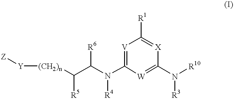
[Z][Y][(CH2)n]C(C(N(C1=[V]C([R1])=[X]C(N([R10])[R3])=[W]1)[R4])[R6])[R5]
